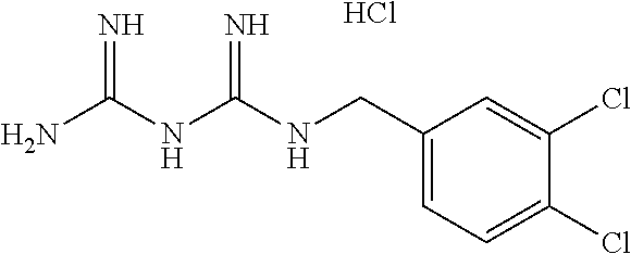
Cl.C(NC(NC(N)=N)=N)C1=CC=C(Cl)C(Cl)=C1
